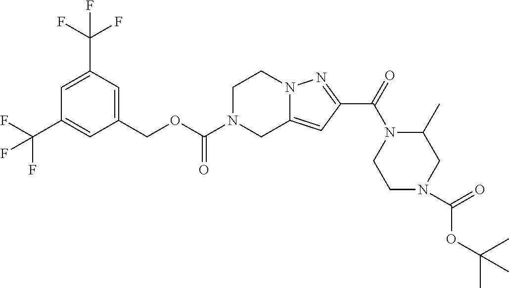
C1(COC(=O)N2CC3=CC(C(=O)N4CCN(C(=O)OC(C)(C)C)CC4C)=NN3CC2)=CC(C(F)(F)F)=CC(C(F)(F)F)=C1
